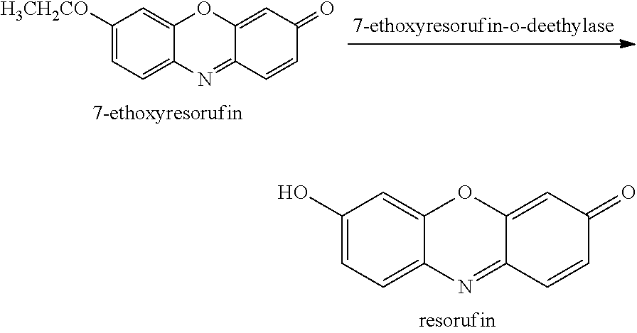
C1([H3CH2CO])=CC=C2C(=C1)OC1=CC(=O)C=CC1=N2.C1(O)=CC=C2C(=C1)OC1=CC(=O)C=CC1=N2
